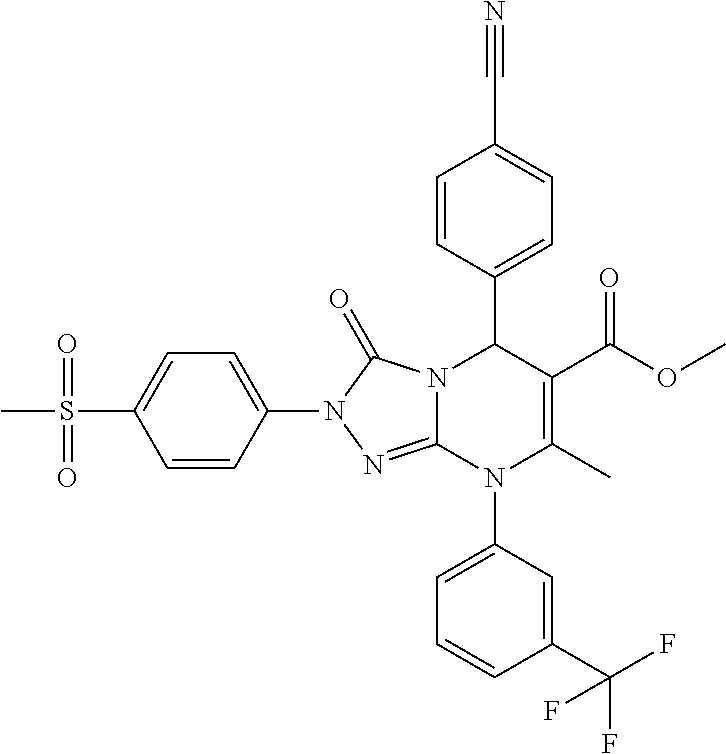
C1=CC(C2N3C(=NN(C4=CC=C(S(C)(=O)=O)C=C4)C3=O)N(C3=CC=CC(C(F)(F)F)=C3)C(C)=C2C(OC)=O)=CC=C1C#N
